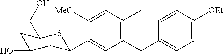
C1([MeO])=CC(C)=C(CC2=CC=C([OEt])C=C2)C=C1C1CC(O)CC(CO)S1
